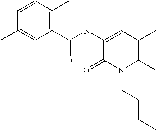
C1=CC(C)=C(C(NC2=CC(C)=C(C)N(CCCC)C2=O)=O)C=C1C
